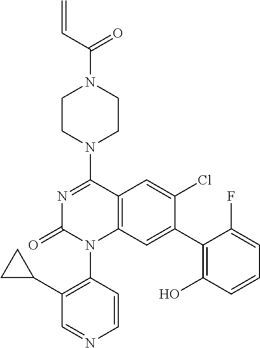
C1CN(C2=NC(=O)N(C3=C(C4CC4)C=NC=C3)C3=C2C=C(Cl)C(C2=C(O)C=CC=C2F)=C3)CCN1C(C=C)=O
